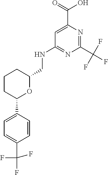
C1CC(C2=CC=C(C(F)(F)F)C=C2)OC(CNC2=NC(C(F)(F)F)=NC(C(=O)O)=C2)C1
